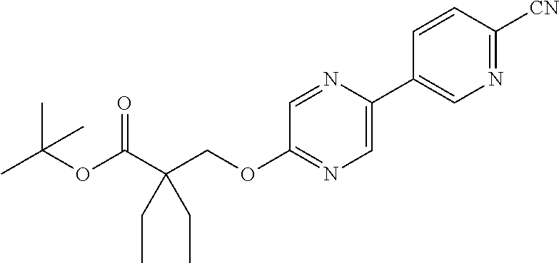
C1=C(C2=CN=C([CN])C=C2)N=CC(OCC(C(OC(C)(C)C)=O)(CC)CC)=N1
